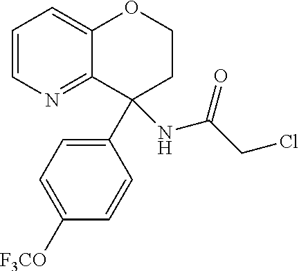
C1=CN=C2C(=C1)OCCC2(C1=CC=C([F3CO])C=C1)NC(CCl)=O
